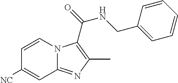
C1=CN2C(=NC(C)=C2C(NCC2=CC=CC=C2)=O)C=C1[NC]
